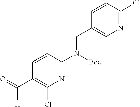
N1=C(N(CC2=CN=C(Cl)C=C2)[Boc])C=CC(C([H])=O)=C1Cl
